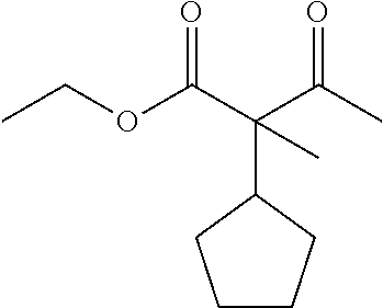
C1CCC(C(C(OCC)=O)(C(C)=O)C)C1
